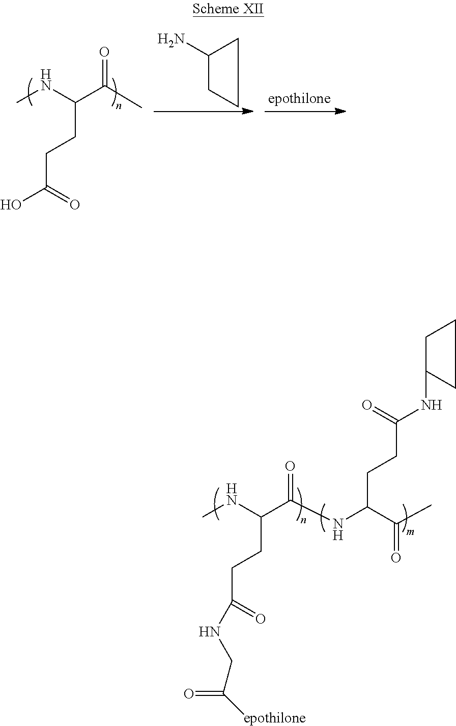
C1(N)CCC1.CNC(C(C)=O)CCC(O)=O.C1C(NC(CCC(C(C)=O)NC(C(CCC(NCC([epothilone])=O)=O)NC)=O)=O)CC1
